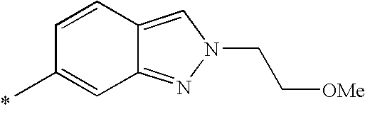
C1=CC2=CN(CC[OMe])N=C2C=C1C
